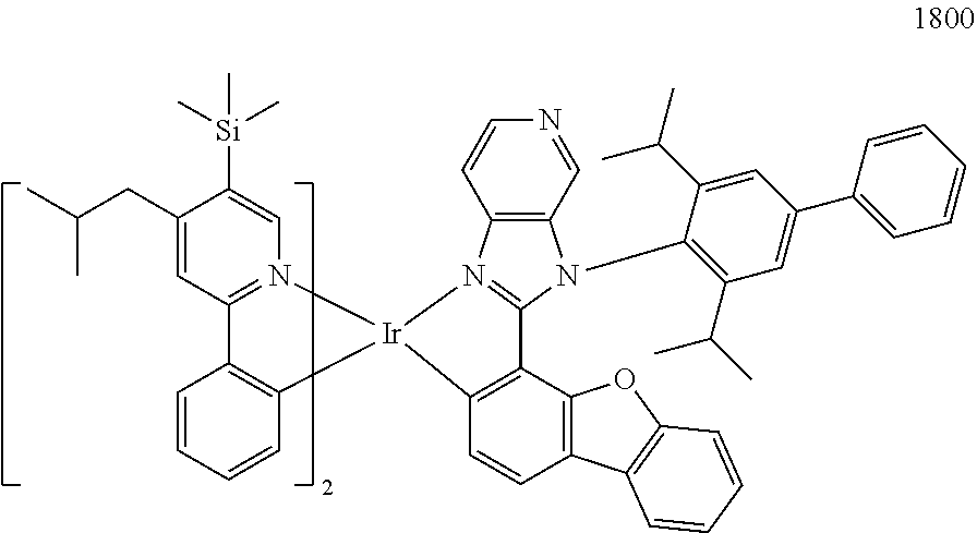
C1(CC(C)C)=CC2=N(C=C1[Si](C)(C)C)[Ir]1(C3=C2C=CC=C3)N2=C(N(C3=C(C(C)C)C=C(C4=CC=CC=C4)C=C3C(C)C)C3=C2C=CN=C3)C2=C1C=CC1=C2OC2=C1C=CC=C2
